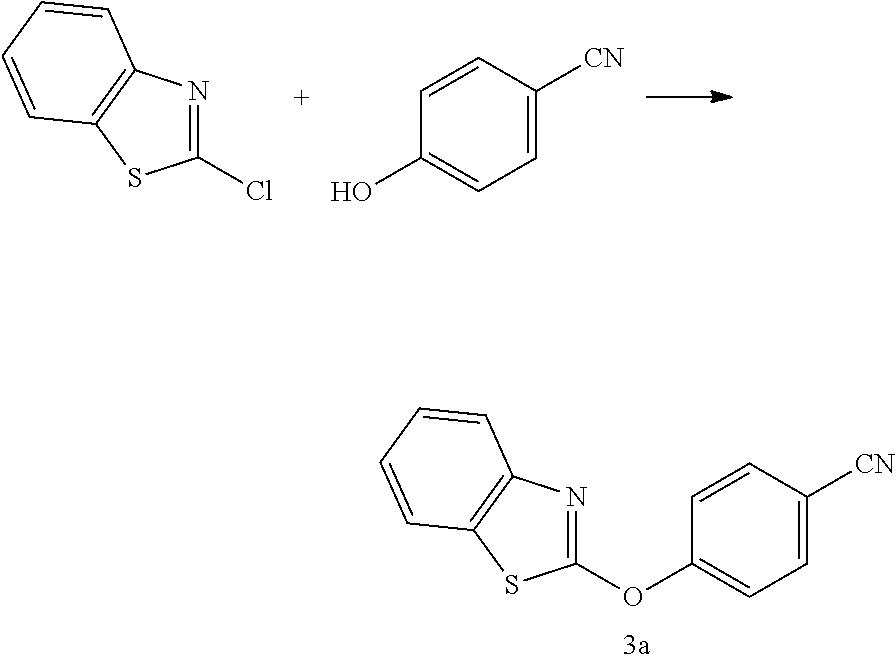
C1(Cl)=NC2=C(S1)C=CC=C2.C1=CC([CN])=CC=C1O.C1(OC2=CC=C([CN])C=C2)=NC2=C(S1)C=CC=C2
